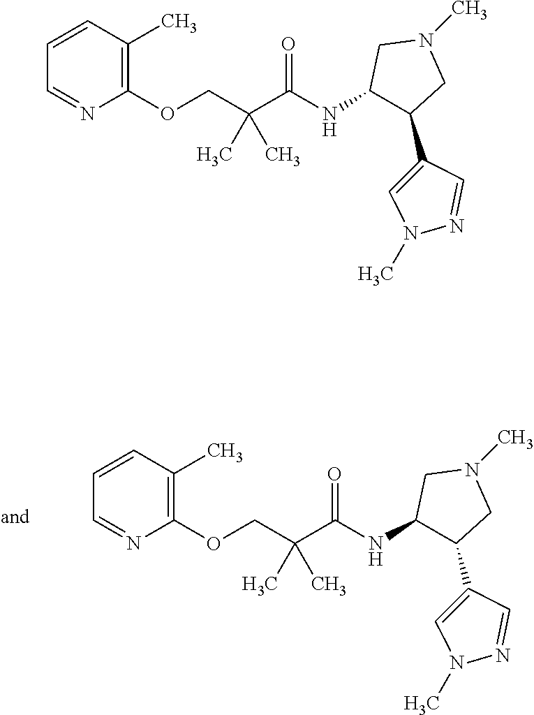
C1=CC=NC(OCC(C(NC2C(C3=CN(C)N=C3)CN(C)C2)=O)(C)C)=C1C.C1=CC=NC(OCC(C(NC2C(C3=CN(C)N=C3)CN(C)C2)=O)(C)C)=C1C
